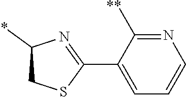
C1(C2=NC(*)CS2)=CC=CN=C1[**]
